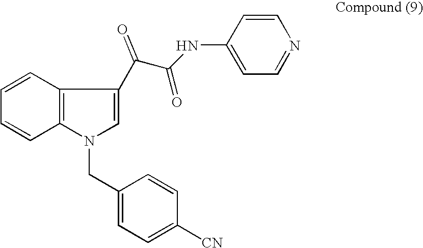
C1=CC2=C(C=C1)N(CC1=CC=C([CN])C=C1)C=C2C(C(NC1=CC=NC=C1)=O)=O
